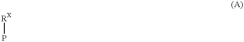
[RX]P
